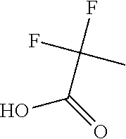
OC(=O)C(F)(F)C
